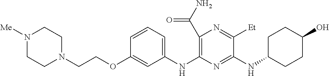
C1(C(N)=O)=C(NC2=CC=CC(OCCN3CCN([Me])CC3)=C2)N=C(NC2CCC(O)CC2)C([Et])=N1
